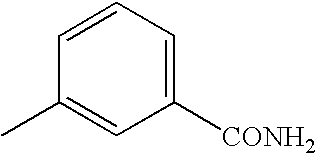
C1=CC=C([CONH2])C=C1C
